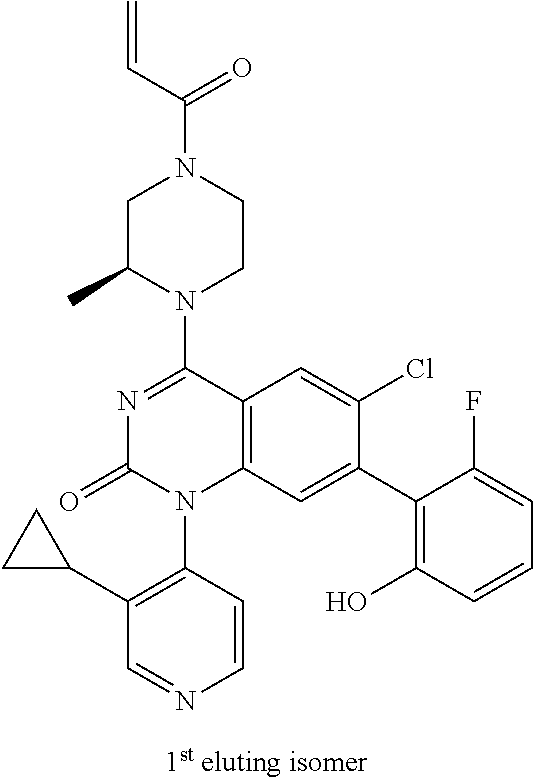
C12=C(C=C(C3=C(O)C=CC=C3F)C(Cl)=C1)N(C1=C(C3CC3)C=NC=C1)C(=O)N=C2N1CCN(C(C=C)=O)CC1C
